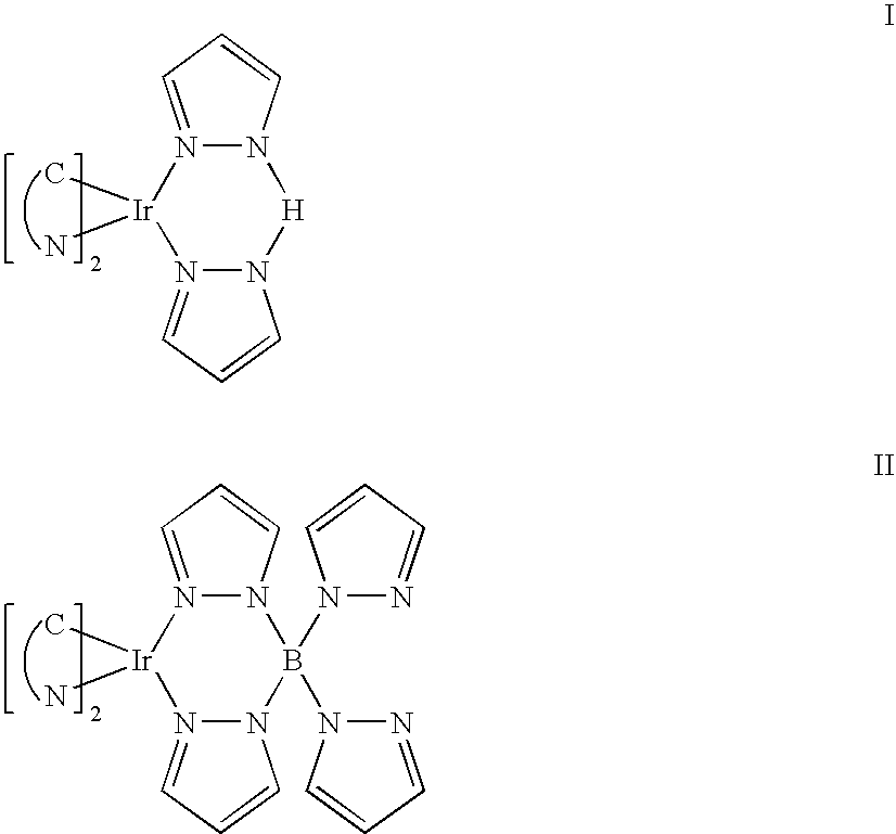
N12=CC=CN1[H]N1N(=CC=C1)[Ir]2(C)N.N12=CC=CN1B(N1N=CC=C1)(N1C=CC=N1)N1N(=CC=C1)[Ir]2(C)N
